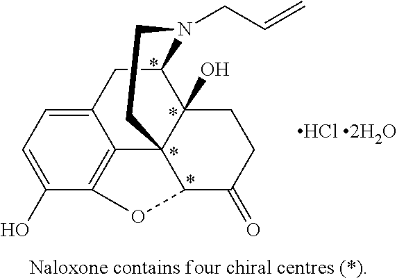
C12CC3=CC=C(O)C4=C3C3(C1(O)CCC(=O)C3O4)CCN2CC=C
